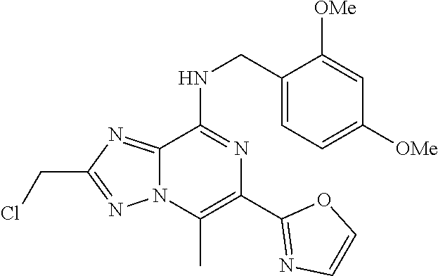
C1(CNC2=NC(C3=NC=CO3)=C(C)N3C2=NC(CCl)=N3)=CC=C([OMe])C=C1[OMe]
